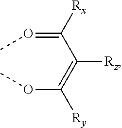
CO=C([Rx])C(=C([Ry])OC)[Rz]
